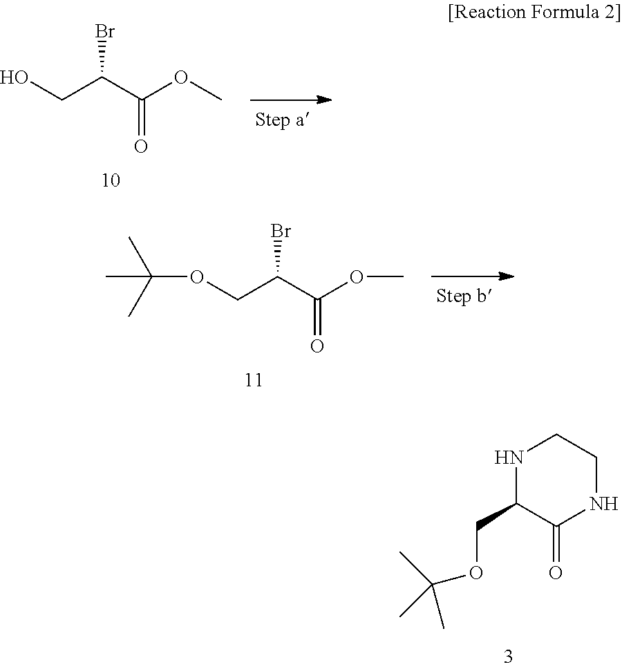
OCC(C(OC)=O)Br.O(CC(C(OC)=O)Br)C(C)(C)C.N1C(COC(C)(C)C)C(=O)NCC1
